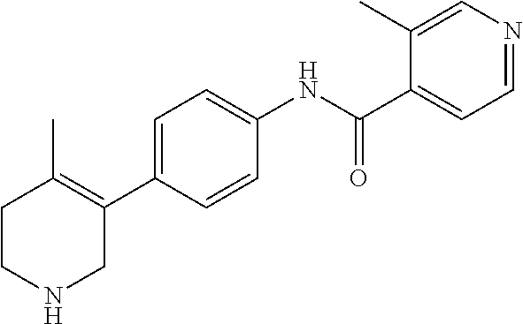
C1=C(C2=C(C)CCNC2)C=CC(NC(C2=CC=NC=C2C)=O)=C1
